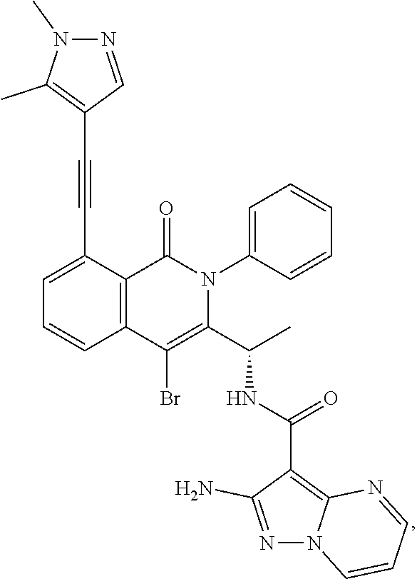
C1=C(C#CC2=C(C)N(C)N=C2)C2=C(C=C1)C(Br)=C(C(C)NC(=O)C1=C3N(N=C1N)C=CC=N3)N(C1=CC=CC=C1)C2=O
